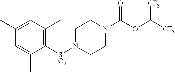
[SO2](N1CCN(C(OC([CF3])[CF3])=O)CC1)C1=C(C)C=C(C)C=C1C
